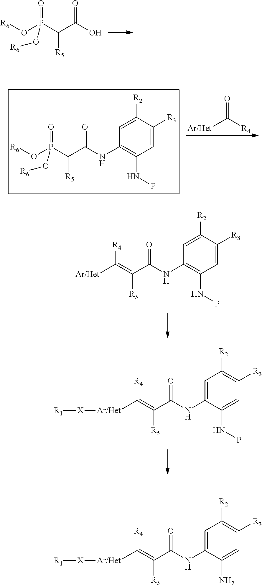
O=P(C(C(O)=O)[R5])(O[R6])O[R6].O=P(C(C(NC1=C(NP)C=C([R3])C([R2])=C1)=O)[R5])(O[R6])O[R6].O=C([R4])[Ar/Het].[R4]C(=C(C(NC1=C(NP)C=C([R3])C([R2])=C1)=O)[R5])[Ar/Het].[R4]C(=C(C(NC1=CC([R2])=C([R3])C=C1NP)=O)[R5])[Ar/Het][X][R1].[R4]C(=C(C(NC1=CC([R2])=C([R3])C=C1N)=O)[R5])[Ar/Het][X][R1]
